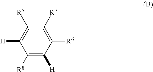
[H]C1=C([R5])C([R7])=C([R6])C([H])=C1[R8]
